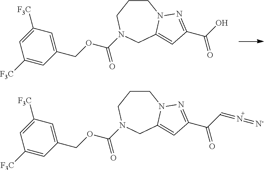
C1([F3C])=CC(COC(N2CCCN3C(=CC(C(O)=O)=N3)C2)=O)=CC([F3C])=C1.C1([F3C])=CC(COC(N2CCCN3C(=CC(C(C=N=[N-])=O)=N3)C2)=O)=CC([F3C])=C1
